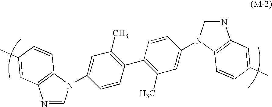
C1=C(N2C=NC3=C2C=CC(C)=C3)C=CC(C2=C(C)C=C(N3C=NC4=C3C=CC(C)=C4)C=C2)=C1C
